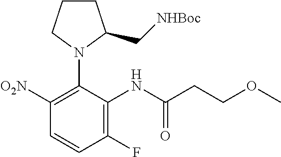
C1([O2N])=C(N2C(C[NHBoc])CCC2)C(NC(CCOC)=O)=C(F)C=C1
